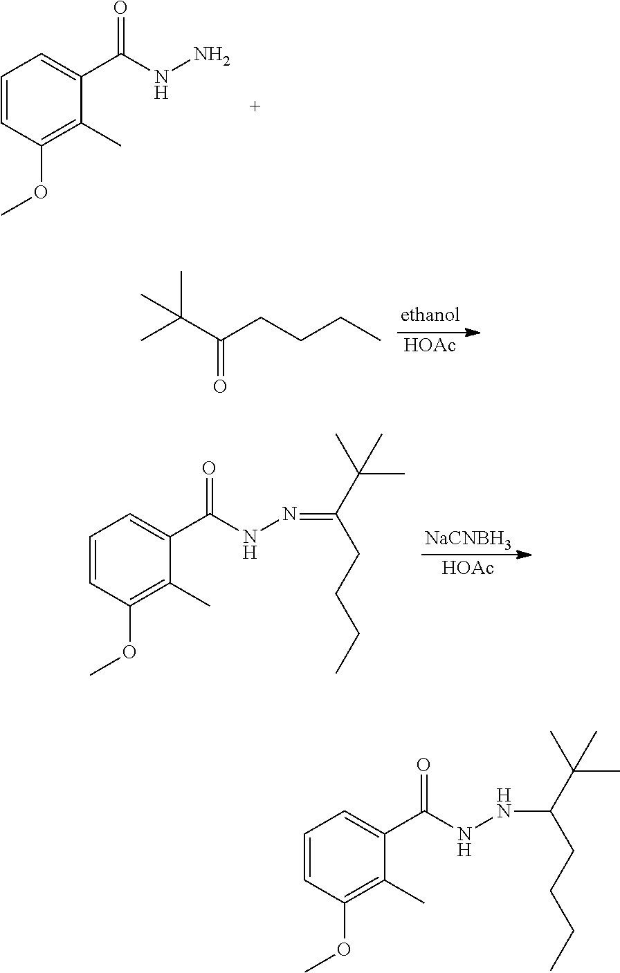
C1=CC(OC)=C(C)C(C(NN)=O)=C1.[HOAc].C(C(=O)C(C)(C)C)CCC.C1=CC(OC)=C(C)C(C(NN=C(C(C)(C)C)CCCC)=O)=C1.[NaCNBH3].[HOAc].C1=CC(OC)=C(C)C(C(NNC(C(C)(C)C)CCCC)=O)=C1
